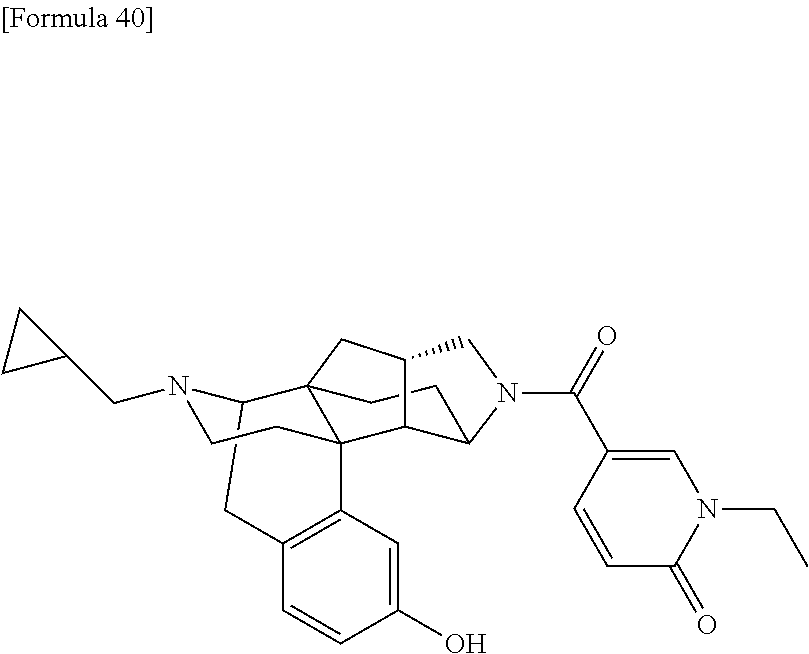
C12CC3=C(C4(CCN1CC1CC1)C21CCC2C4C(CN2C(C2=CN(CC)C(=O)C=C2)=O)C1)C=C(O)C=C3
